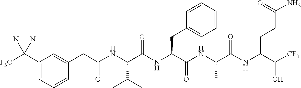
C(NC(C(NC(C(NC(C(NC(C([CF3])O)CCC(N)=O)=O)C)=O)CC1=CC=CC=C1)=O)C(C)C)(=O)CC1=CC(C2([F3C])N=N2)=CC=C1
